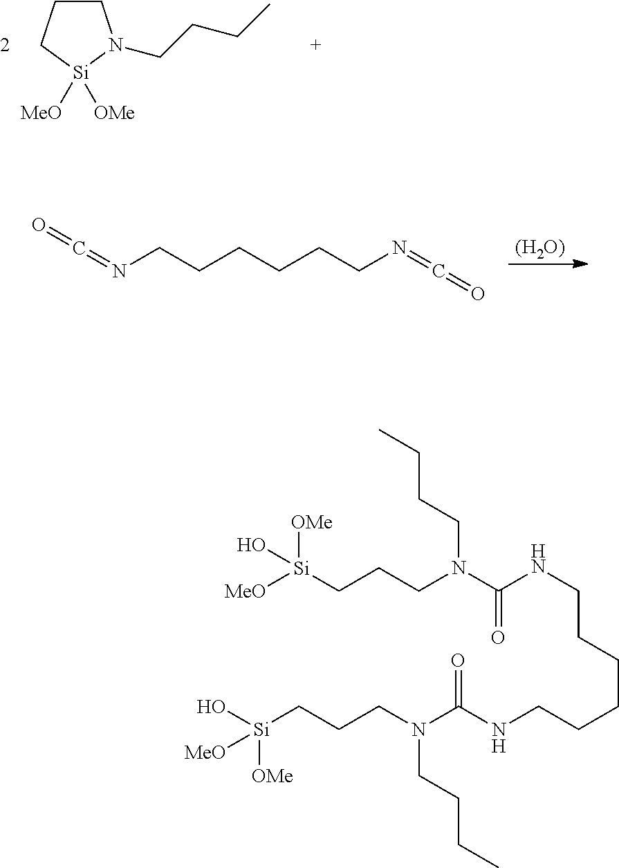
[(H2O)].N(CCCCCCN=C=O)=C=O.C1CC[Si]([MeO])([OMe])N1CCCC.N(CCCCCCNC(N(CCC[Si](O)([OMe])[MeO])CCCC)=O)C(N(CCC[Si](O)([OMe])[MeO])CCCC)=O
